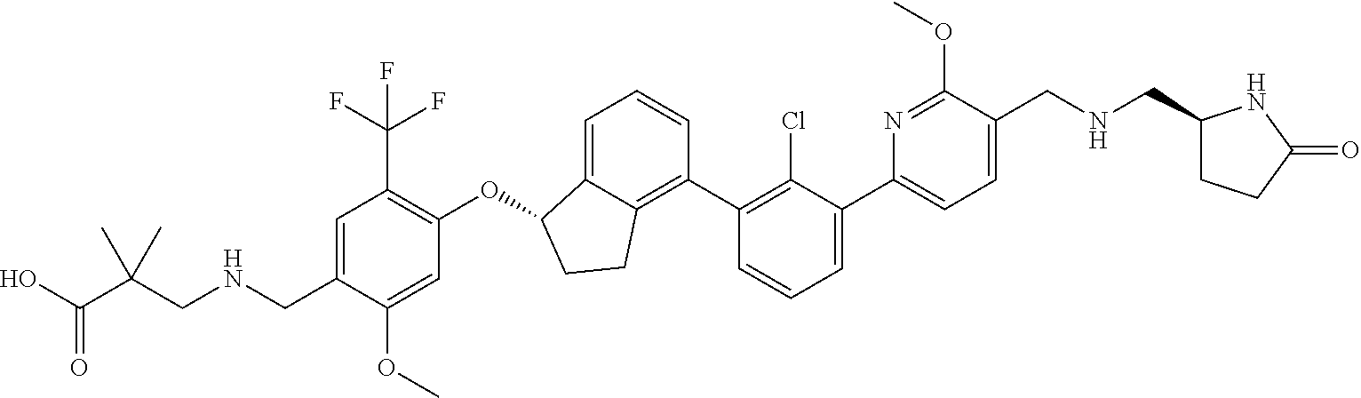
C(C1=CC(C(F)(F)F)=C(OC2C3=CC=CC(C4=C(Cl)C(C5=CC=C(CNCC6CCC(=O)N6)C(OC)=N5)=CC=C4)=C3CC2)C=C1OC)NCC(C(=O)O)(C)C
